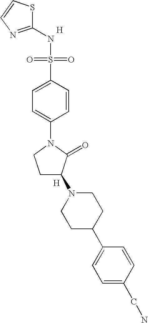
S1C(NS(=O)(=O)C2=CC=C(N3CCC(N4CCC(C5=CC=C(CN)C=C5)CC4)C3=O)C=C2)=NC=C1.[H].[H]
